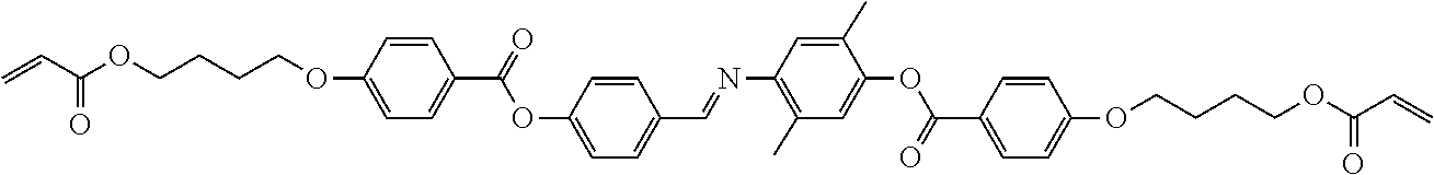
C=CC(OCCCCOC1=CC=C(C(=O)OC2=CC=C(C=NC3=C(C)C=C(OC(C4=CC=C(OCCCCOC(C=C)=O)C=C4)=O)C(C)=C3)C=C2)C=C1)=O
